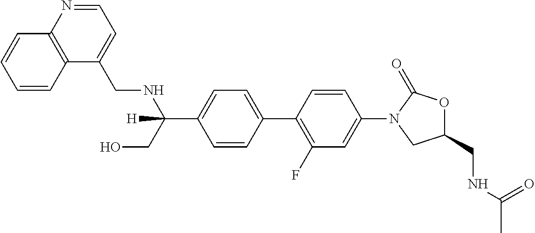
C(C1=CC=C(C2=C(F)C=C(N3CC(CNC(C)=O)OC3=O)C=C2)C=C1)(CO)(NCC1=CC=NC2=C1C=CC=C2)[H]
